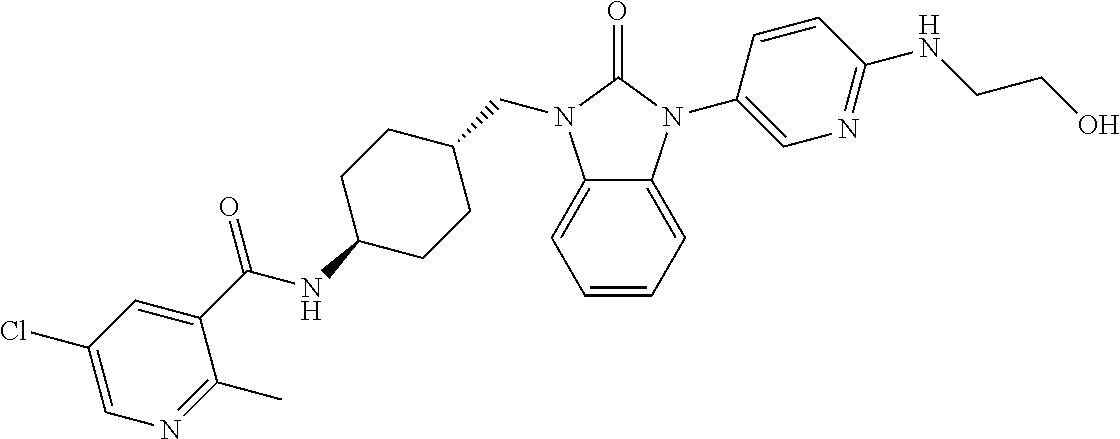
C1=CC=C2C(=C1)N(CC1CCC(NC(C3=CC(Cl)=CN=C3C)=O)CC1)C(=O)N2C1=CN=C(NCCO)C=C1
